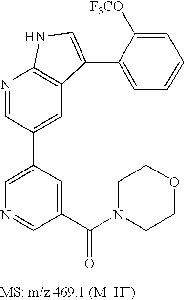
C1(C2=CC3=C(N=C2)NC=C3C2=CC=CC=C2[F3CO])=CN=CC(C(N2CCOCC2)=O)=C1
